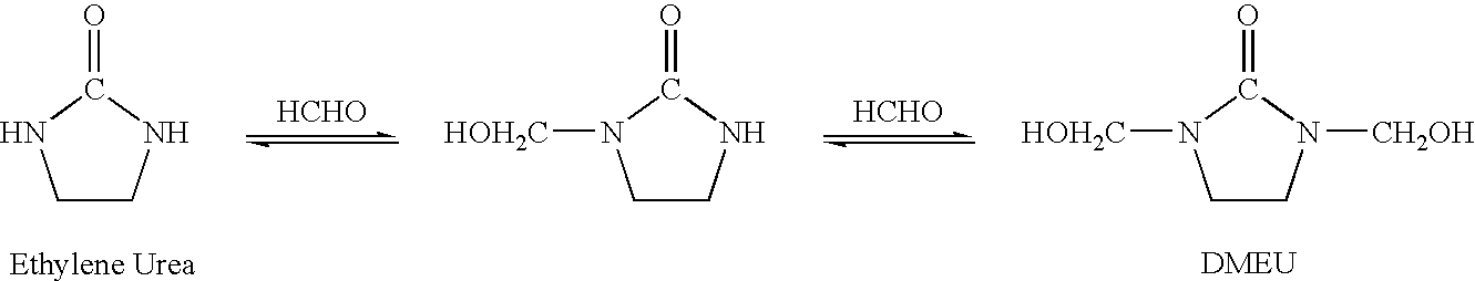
[HCHO].C1CNC(=O)N1.[HCHO].C1CNC(=O)N1[HOH2C].C1CN([CH2OH])C(=O)N1[HOH2C].[DMEU].[Ethylene Urea]
